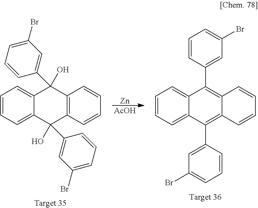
[Zn].[AcOH].C12=CC=CC=C1C(C1=CC(Br)=CC=C1)(O)C1=C(C=CC=C1)C2(C1=CC(Br)=CC=C1)O.C1=CC(C2=C3C(=C(C4=CC(Br)=CC=C4)C4=CC=CC=C42)C=CC=C3)=CC(Br)=C1
